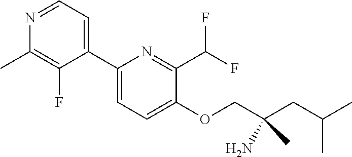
C1(C2=CC=NC(C)=C2F)=CC=C(OCC(CC(C)C)(C)N)C(C(F)F)=N1
